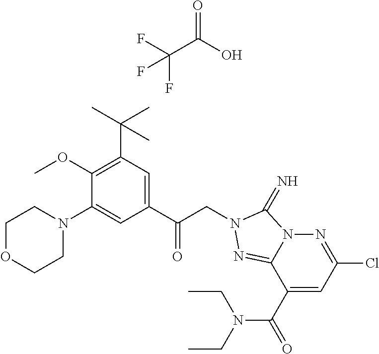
C(C(O)=O)(F)(F)F.C1OCCN(C2=CC(C(CN3C(=N)N4N=C(Cl)C=C(C(N(CC)CC)=O)C4=N3)=O)=CC(C(C)(C)C)=C2OC)C1
